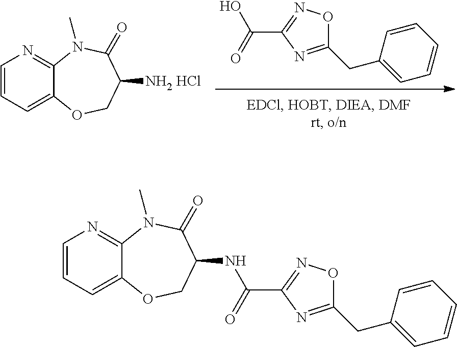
OC(=O)C1=NOC(CC2=CC=CC=C2)=N1.C1=CC=C2C(=N1)N(C)C(=O)C([NH2 HCl])CO2.C1=CC=C2C(=N1)N(C)C(=O)C(NC(=O)C1=NOC(CC3=CC=CC=C3)=N1)CO2
